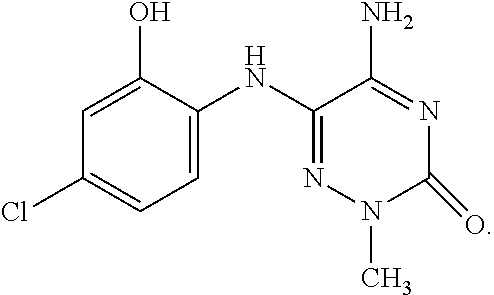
C1=C(NC2=NN(C)C(=O)N=C2N)C(O)=CC(Cl)=C1
